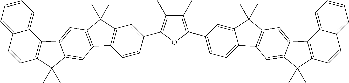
C1(C)=C(C2=CC=C3C(=C2)C(C)(C)C2=C3C=C3C(=C2)C2=C(C3(C)C)C=CC3=CC=CC=C23)OC(C2=CC3=C(C=C2)C2=C(C3(C)C)C=C3C(=C2)C(C)(C)C2=C3C3=CC=CC=C3C=C2)=C1C
